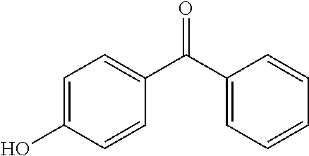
C1=C(O)C=CC(C(C2=CC=CC=C2)=O)=C1
